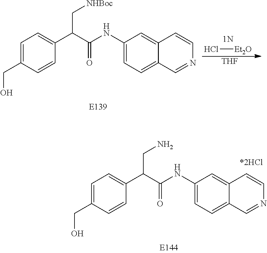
Cl[Et2O].[THF].C1(NC(C(C2=CC=C(CO)C=C2)C[NHBoc])=O)=CC=C2C(=C1)C=CN=C2.C1(NC(C(C2=CC=C(CO)C=C2)CN)=O)=CC=C2C(=C1)C=CN=C2
